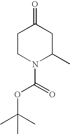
N1(C(=O)OC(C)(C)C)C(C)CC(=O)CC1
